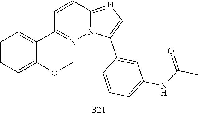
C(NC1=CC=CC(C2=CN=C3C=CC(C4=CC=CC=C4OC)=NN23)=C1)(=O)C
